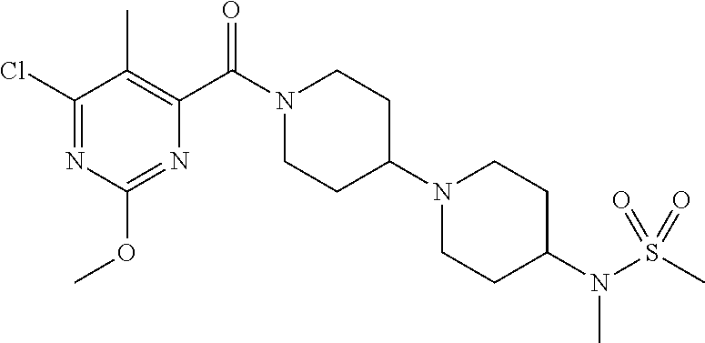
C1(Cl)=NC(OC)=NC(C(N2CCC(N3CCC(N(S(C)(=O)=O)C)CC3)CC2)=O)=C1C
